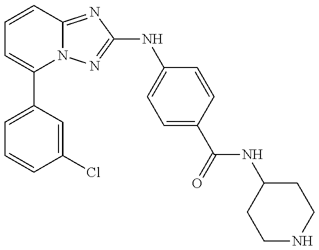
C1=C(C2=CC=CC3=NC(NC4=CC=C(C(=O)NC5CCNCC5)C=C4)=NN23)C=C(Cl)C=C1
